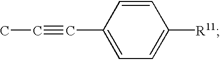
C1(C#CC)=CC=C([R11])C=C1
